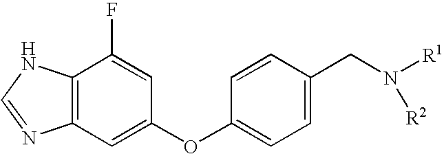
C12=C(C=C(OC3=CC=C(CN([R1])[R2])C=C3)C=C1F)N=CN2
